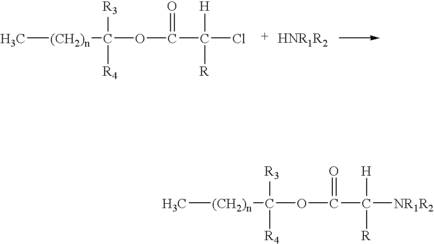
C[(CH2)n]C(OC(=O)C([H])([R])Cl)([R3])[R4].C[(CH2)n]C(OC(=O)C([H])([R])[NR1R2])([R3])[R4]
